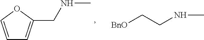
C1=COC(CNC)=C1.[BnO]CCNC
